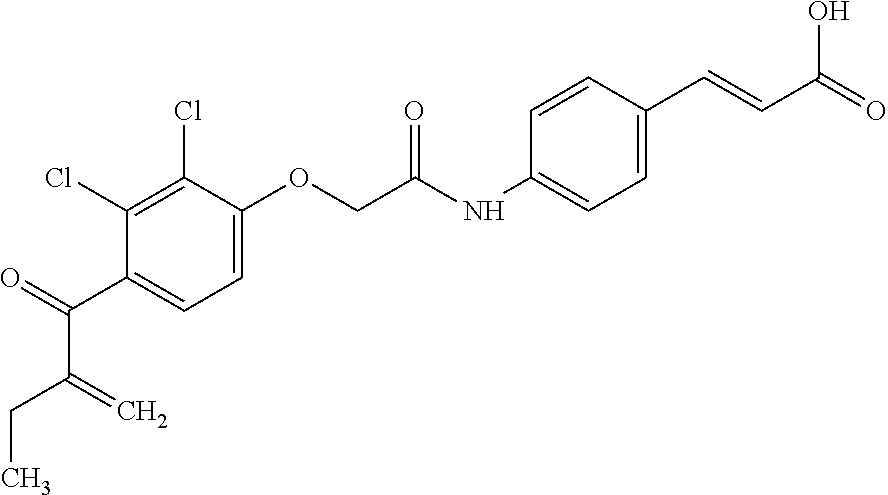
C1(Cl)=C(Cl)C(OCC(NC2=CC=C(C=CC(=O)O)C=C2)=O)=CC=C1C(=O)C(CC)=C
